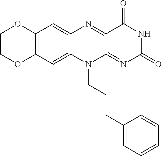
C12=C(C=C3C(=C1)N=C1C(=NC(=O)NC1=O)N3CCCC1=CC=CC=C1)OCCO2
